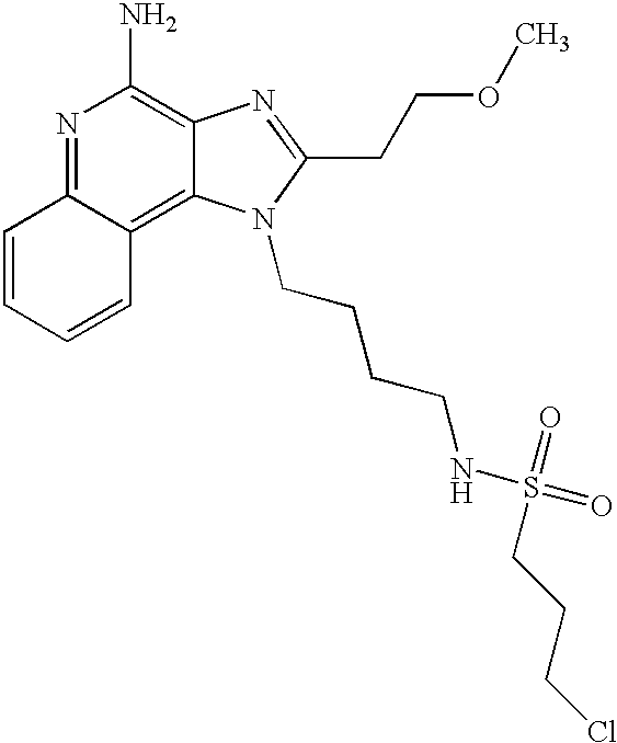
N1=C2C(=C3C(=C1N)N=C(CCOC)N3CCCCNS(=O)(=O)CCCCl)C=CC=C2
